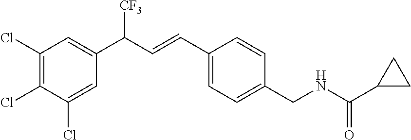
C1(CNC(C2CC2)=O)=CC=C(C=CC(C2=CC(Cl)=C(Cl)C(Cl)=C2)[CF3])C=C1
